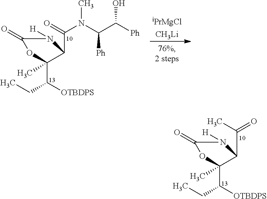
C(C1N([H])C(=O)OC1(C(CC)[OTBDPS])C)(=O)C.C(C1N([H])C(=O)OC1(C(CC)[OTBDPS])C)(=O)N(C)C(C([Ph])O)[Ph].[iPrMgClCH3Li]
